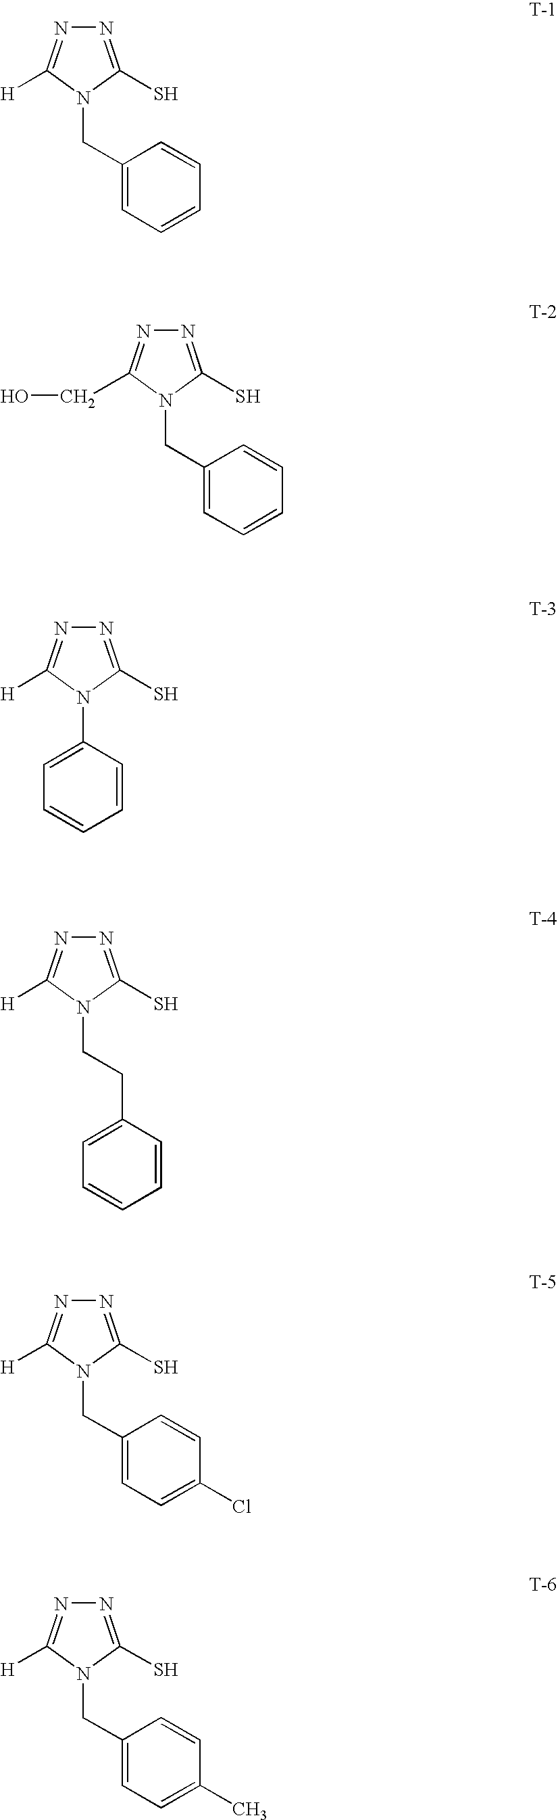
N1=C(S)N(CC2=CC=CC=C2)C([H])=N1.N1=C(S)N(CC2=CC=CC=C2)C(CO)=N1.N1=C(S)N(C2=CC=CC=C2)C([H])=N1.N1=C(S)N(CCC2=CC=CC=C2)C([H])=N1.N1=C(S)N(CC2=CC=C(Cl)C=C2)C([H])=N1.N1=C(S)N(CC2=CC=C(C)C=C2)C([H])=N1
